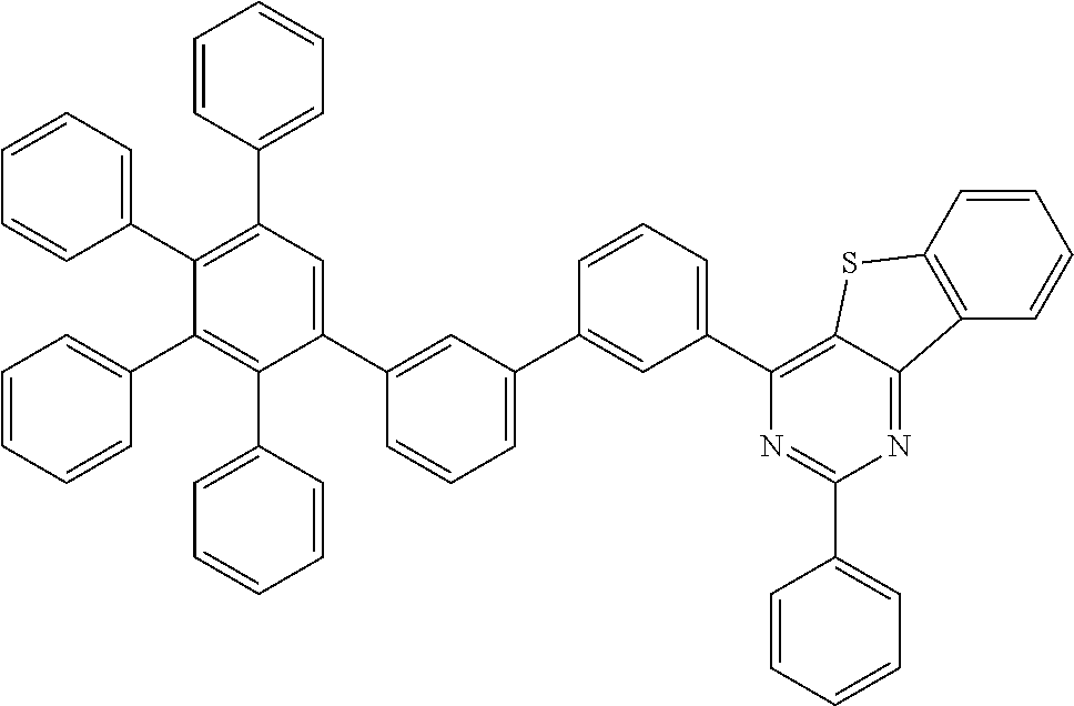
C1(C2=CC(C3=CC(C4=C5C(=NC(C6=CC=CC=C6)=N4)C4=C(S5)C=CC=C4)=CC=C3)=CC=C2)=CC(C2=CC=CC=C2)=C(C2=CC=CC=C2)C(C2=CC=CC=C2)=C1C1=CC=CC=C1
